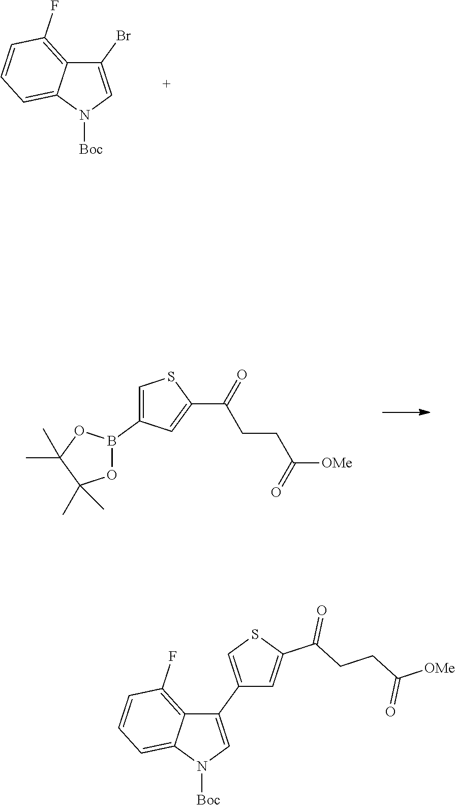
C1(Br)=CN([Boc])C2=CC=CC(F)=C12.C1(B2OC(C)(C)C(C)(C)O2)=CSC(C(=O)CCC(=O)[OMe])=C1.C1(C2=CSC(C(CCC([OMe])=O)=O)=C2)=CN([Boc])C2=CC=CC(F)=C12
